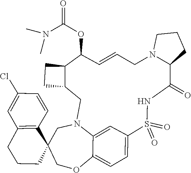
C12=CC=C3C=C1N(CC1C(C(OC(N(C)C)=O)C=CCN4C(C(=O)NS3(=O)=O)CCC4)CC1)CC1(C3=C(C=C(Cl)C=C3)CCC1)CO2
